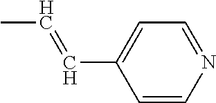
C1=CN=CC=C1C=CC
